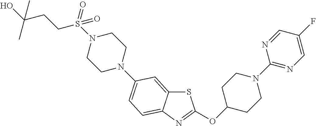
S1C2=CC(N3CCN(S(CCC(O)(C)C)(=O)=O)CC3)=CC=C2N=C1OC1CCN(C2=NC=C(F)C=N2)CC1
